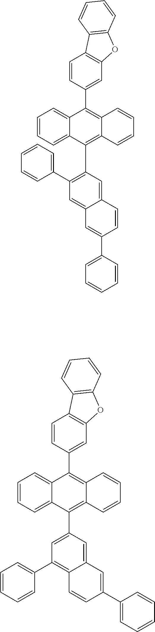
C1=CC=C2C(=C1)C(C1=CC3=C(C=C1)C1=C(O3)C=CC=C1)=C1C(=C2C2=C(C3=CC=CC=C3)C=C3C(=C2)C=CC(C2=CC=CC=C2)=C3)C=CC=C1.C1=CC=C2C(=C1)C(C1=CC3=C(C=C1)C1=C(O3)C=CC=C1)=C1C(=C2C2=CC(C3=CC=CC=C3)=C3C(=C2)C=C(C2=CC=CC=C2)C=C3)C=CC=C1
